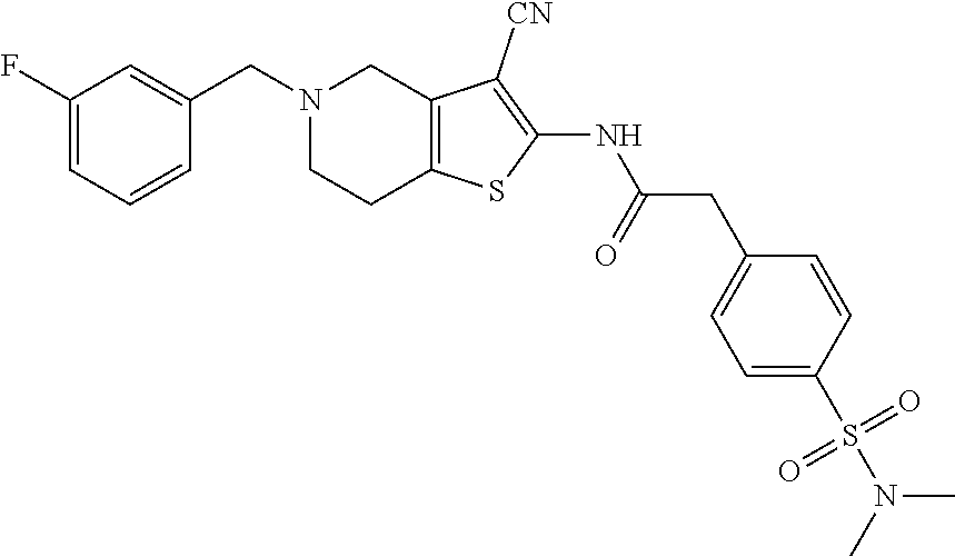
C1(F)=CC=CC(CN2CCC3=C(C2)C([CN])=C(NC(CC2=CC=C(S(N(C)C)(=O)=O)C=C2)=O)S3)=C1
